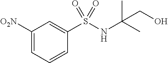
[O2N]C1=CC=CC(S(NC(C)(C)CO)(=O)=O)=C1
